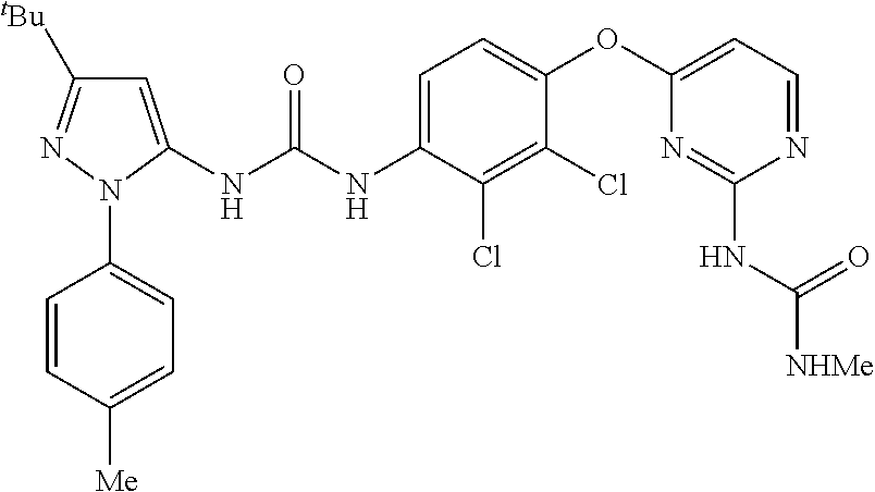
C1=C(NC(NC2=CC=C(OC3=CC=NC(NC([NHMe])=O)=N3)C(Cl)=C2Cl)=O)N(C2=CC=C([Me])C=C2)N=C1[tBu]
